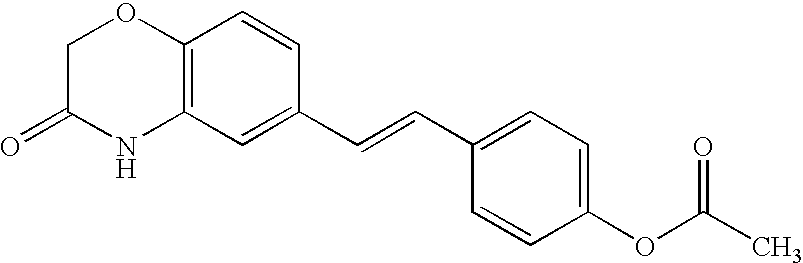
C12=C(C=C(C=CC3=CC=C(OC(C)=O)C=C3)C=C1)NC(=O)CO2
